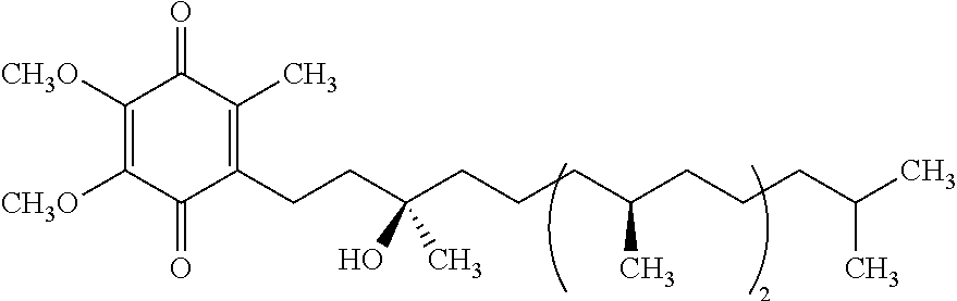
C1([CH3O])=C([CH3O])C(=O)C(CCC(CCCC(CCCC(C)C)C)(O)C)=C(C)C1=O
